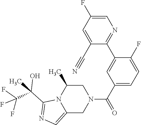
C12=CN=C(C(C)(C(F)(F)F)O)N1C(C)CN(C(C1=CC=C(F)C(C3=NC=C(F)C=C3C#N)=C1)=O)C2
